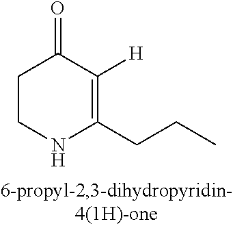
C1CNC(CCC)=C([H])C1=O
